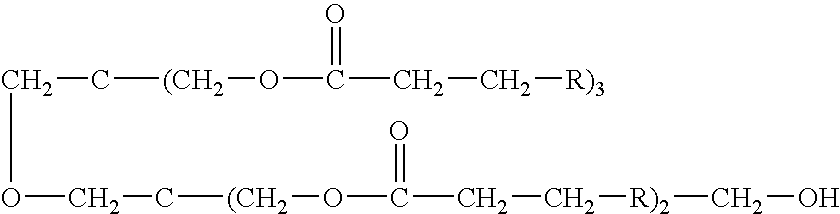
C(C[(CH2]OC(=O)CC[R)3])OCC[(CH2]OC(=O)CC[R)2]CO
